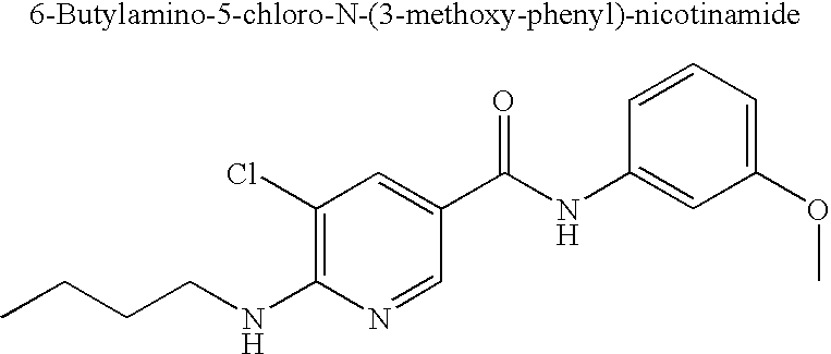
CCCCNC1=C(Cl)C=C(C(NC2=CC(OC)=CC=C2)=O)C=N1
